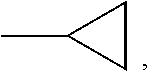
C1CC1C
